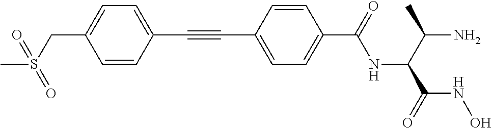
C1=CC(C#CC2=CC=C(C(=O)NC(C(C)N)C(=O)NO)C=C2)=CC=C1CS(C)(=O)=O
